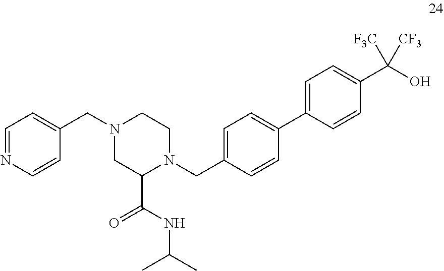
N1(CC2=CC=NC=C2)CC(C(NC(C)C)=O)N(CC2=CC=C(C3=CC=C(C(O)([F3C])[CF3])C=C3)C=C2)CC1
